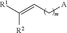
[R1]C([R2])=CC[A]
